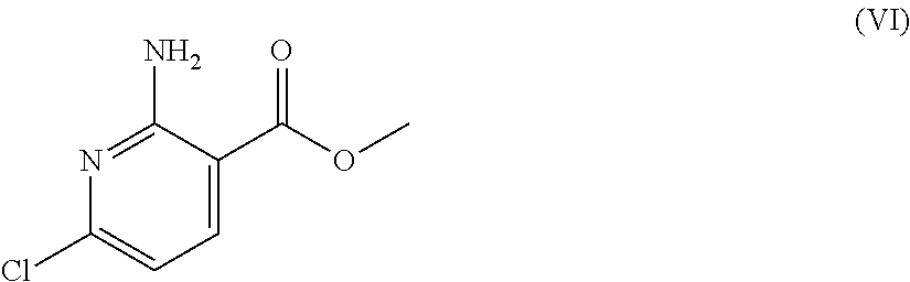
C1(N)=NC(Cl)=CC=C1C(OC)=O
